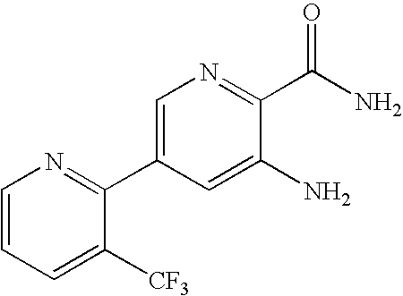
C1(N)=CC(C2=NC=CC=C2[CF3])=CN=C1C(=O)N
